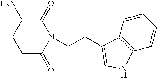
C(CN1C(=O)CCC(N)C1=O)C1=CNC2=C1C=CC=C2
